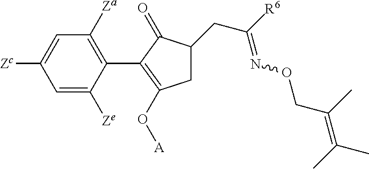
C1=C([Zc])C=C([Ze])C(C2=C(O[A])CC(CC([R6])=NOCC(=C(C)C)C)C2=O)=C1[Za]
